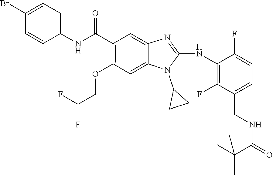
C1(Br)=CC=C(NC(C2=C(OCC(F)F)C=C3C(=C2)N=C(NC2=C(F)C(CNC(=O)C(C)(C)C)=CC=C2F)N3C2CC2)=O)C=C1
